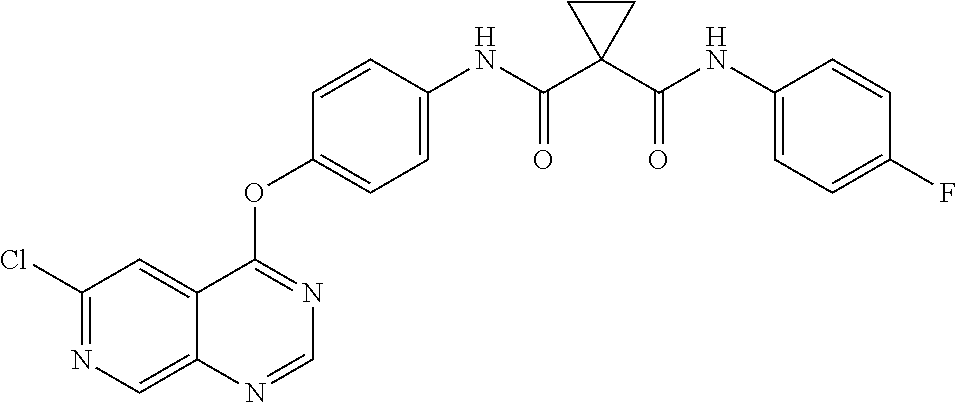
C1(Cl)=NC=C2C(=C1)C(OC1=CC=C(NC(C3(C(NC4=CC=C(F)C=C4)=O)CC3)=O)C=C1)=NC=N2
